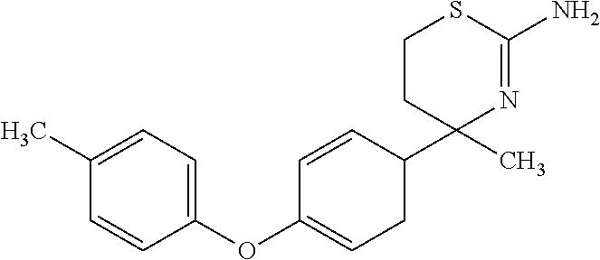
C1=CC(C2(C)N=C(N)SCC2)CC=C1OC1=CC=C(C)C=C1
